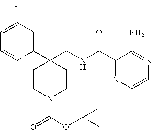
C1CC(C2=CC(F)=CC=C2)(CNC(C2=NC=CN=C2N)=O)CCN1C(=O)OC(C)(C)C
